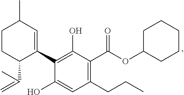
C1CC(C(=C)C)C(C2=C(O)C(C(OC3CCCCC3)=O)=C(CCC)C=C2O)=CC1C
